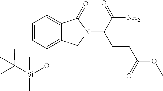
C1=CC(O[Si](C(C)(C)C)(C)C)=C2C(=C1)C(=O)N(C(C(=O)N)CCC(OC)=O)C2
